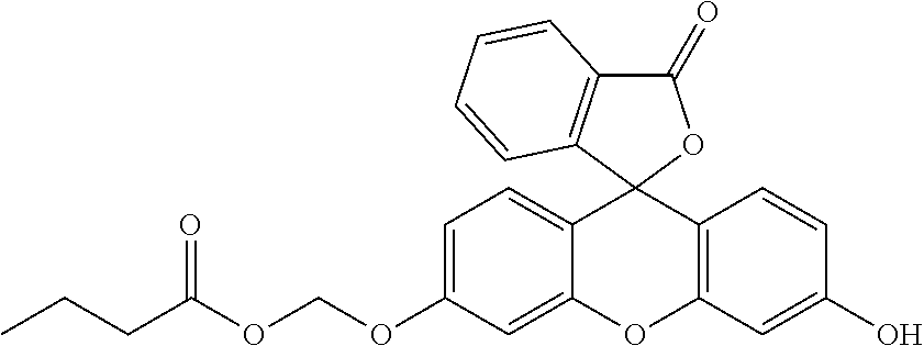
C12=CC=C(OCOC(CCC)=O)C=C1OC1=C(C=CC(O)=C1)C21OC(=O)C2=C1C=CC=C2
